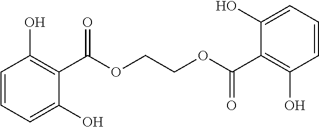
C1=CC=C(O)C(C(OCCOC(C2=C(O)C=CC=C2O)=O)=O)=C1O
